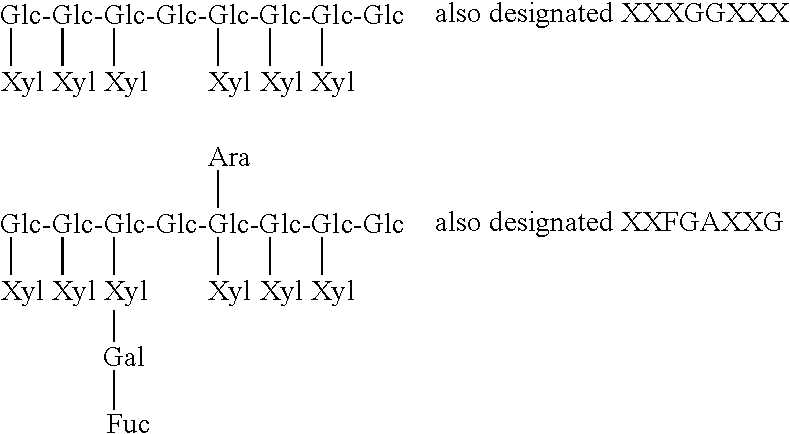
[Glc-Glc-Glc-Glc-Glc-Glc-Glc-Glc]([Xyl])([Xyl])([Xyl])([Xyl])([Xyl])[Xyl].[Glc-Glc-Glc-Glc-Glc-Glc-Glc-Glc]([Xyl])([Xyl])([Xyl][Gal][Fuc])([Xyl])([Xyl])([Xyl])[Ara]
